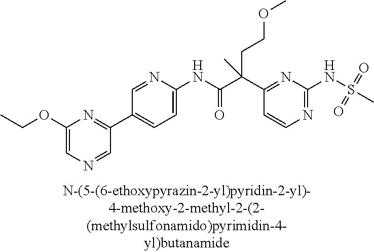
N1=C(NS(=O)(=O)C)N=C(C(C(NC2=CC=C(C3=NC(OCC)=CN=C3)C=N2)=O)(CCOC)C)C=C1
